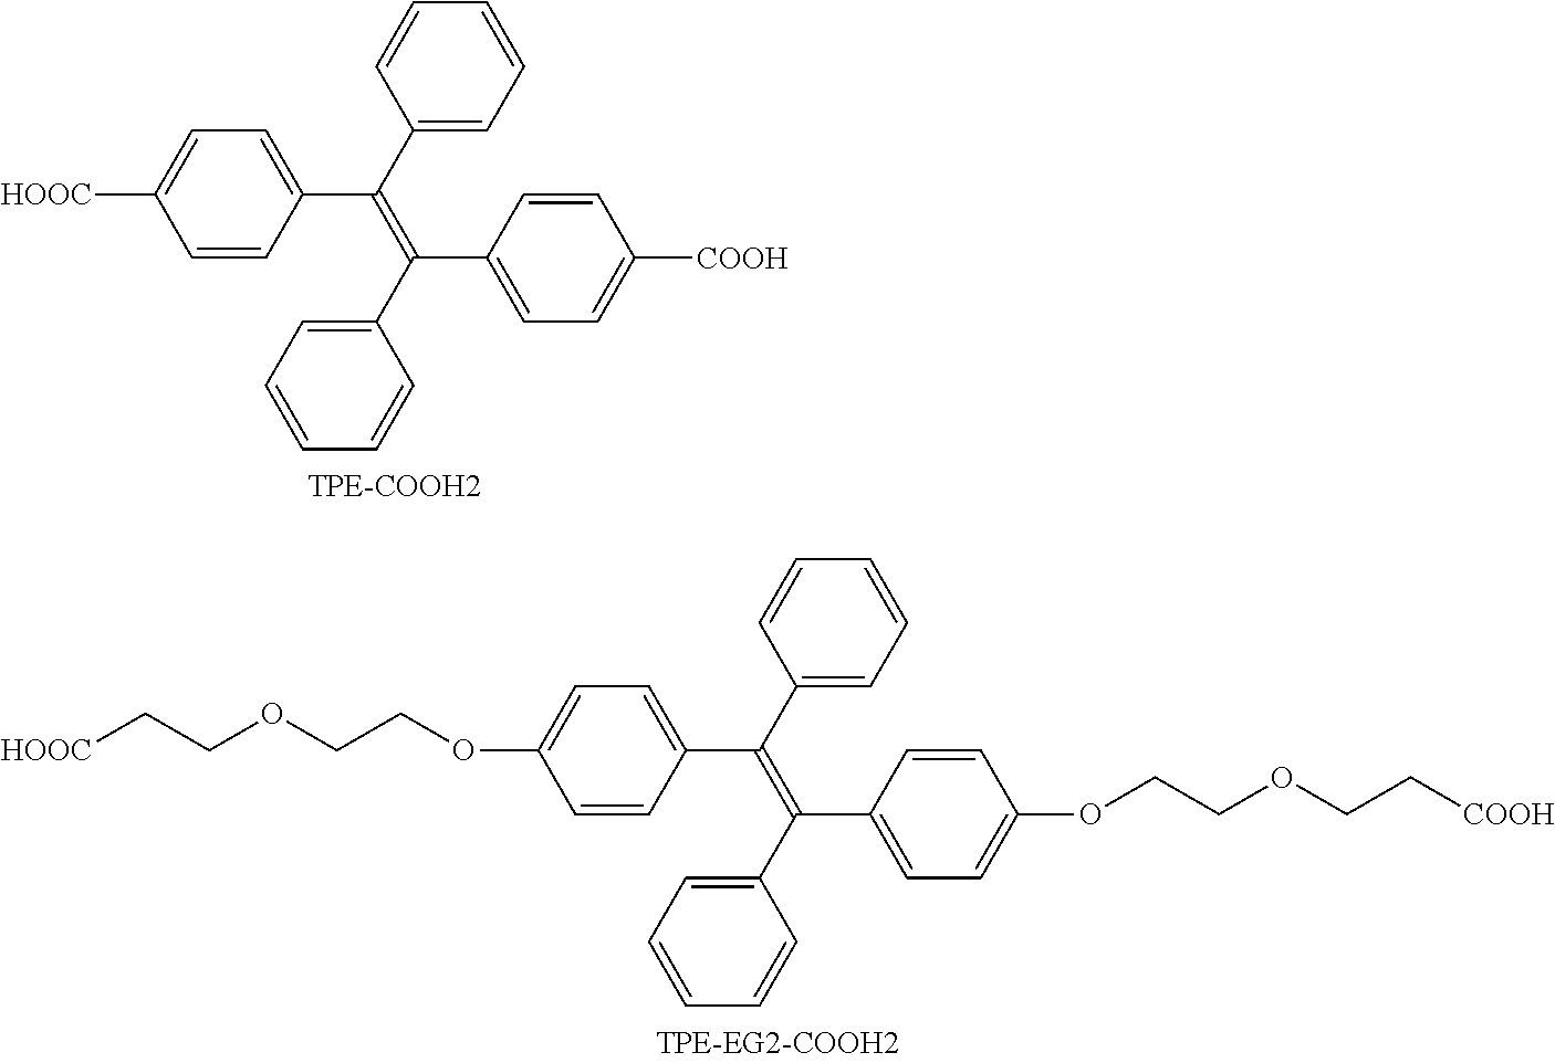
C1=CC(C(C2=CC=CC=C2)=C(C2=CC=CC=C2)C2=CC=C([COOH])C=C2)=CC=C1[HOOC].C1=CC(C(C2=CC=CC=C2)=C(C2=CC=CC=C2)C2=CC=C(OCCOCC[COOH])C=C2)=CC=C1OCCOCC[HOOC]
